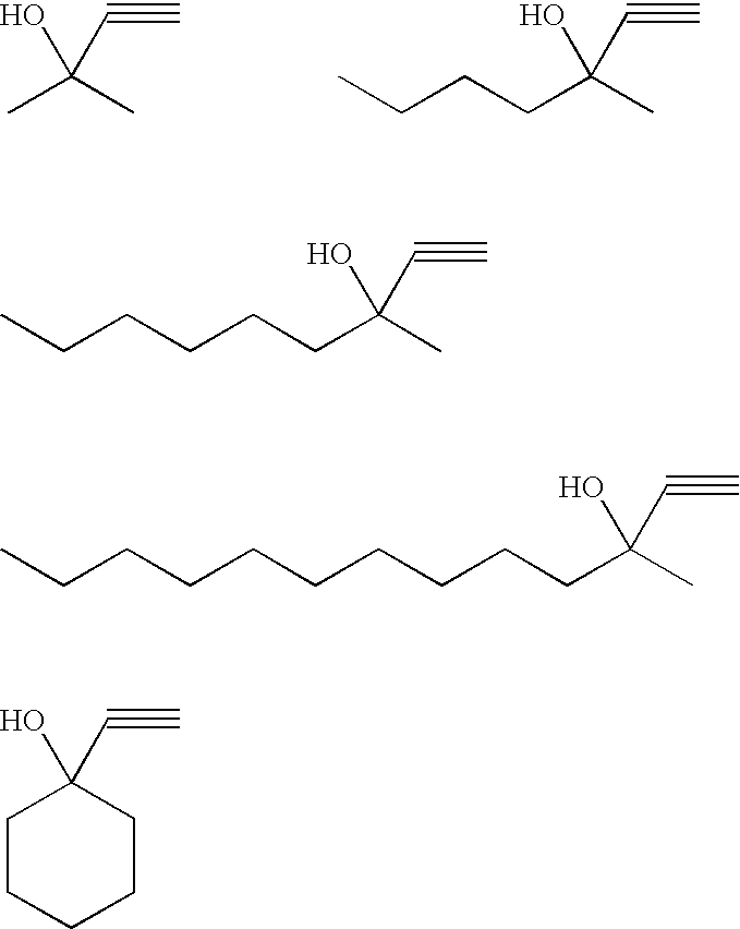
OC(C)(C)C#C.OC(C#C)(CCCC)C.OC(C#C)(CCCCCC)C.OC(C#C)(CCCCCCCCCC)C.OC1(C#C)CCCCC1
